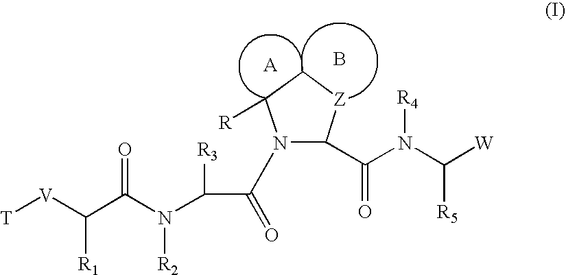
N1(C(=O)C(N(C(C([V][T])[R1])=O)[R2])[R3])C(C(N(C([W])[R5])[R4])=O)[Z]CC1[R].B
